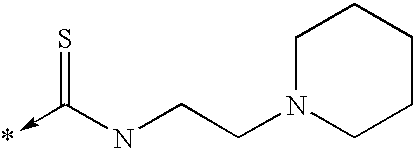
C(NC(->*)=S)CN1CCCCC1
